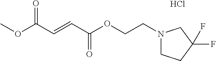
N1(CCOC(C=CC(OC)=O)=O)CCC(F)(F)C1.Cl
